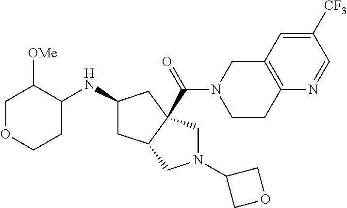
C1OCCC(NC2CC3C(C(N4CCC5=C(C4)C=C([CF3])C=N5)=O)(C2)CN(C2COC2)C3)C1[OMe]
